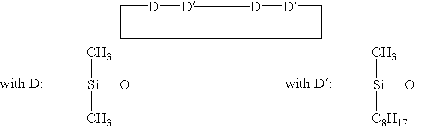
C[Si](OC)(C)C.C[Si](OC)([C8H17])C.[D]([D])CCCC[D][D]
